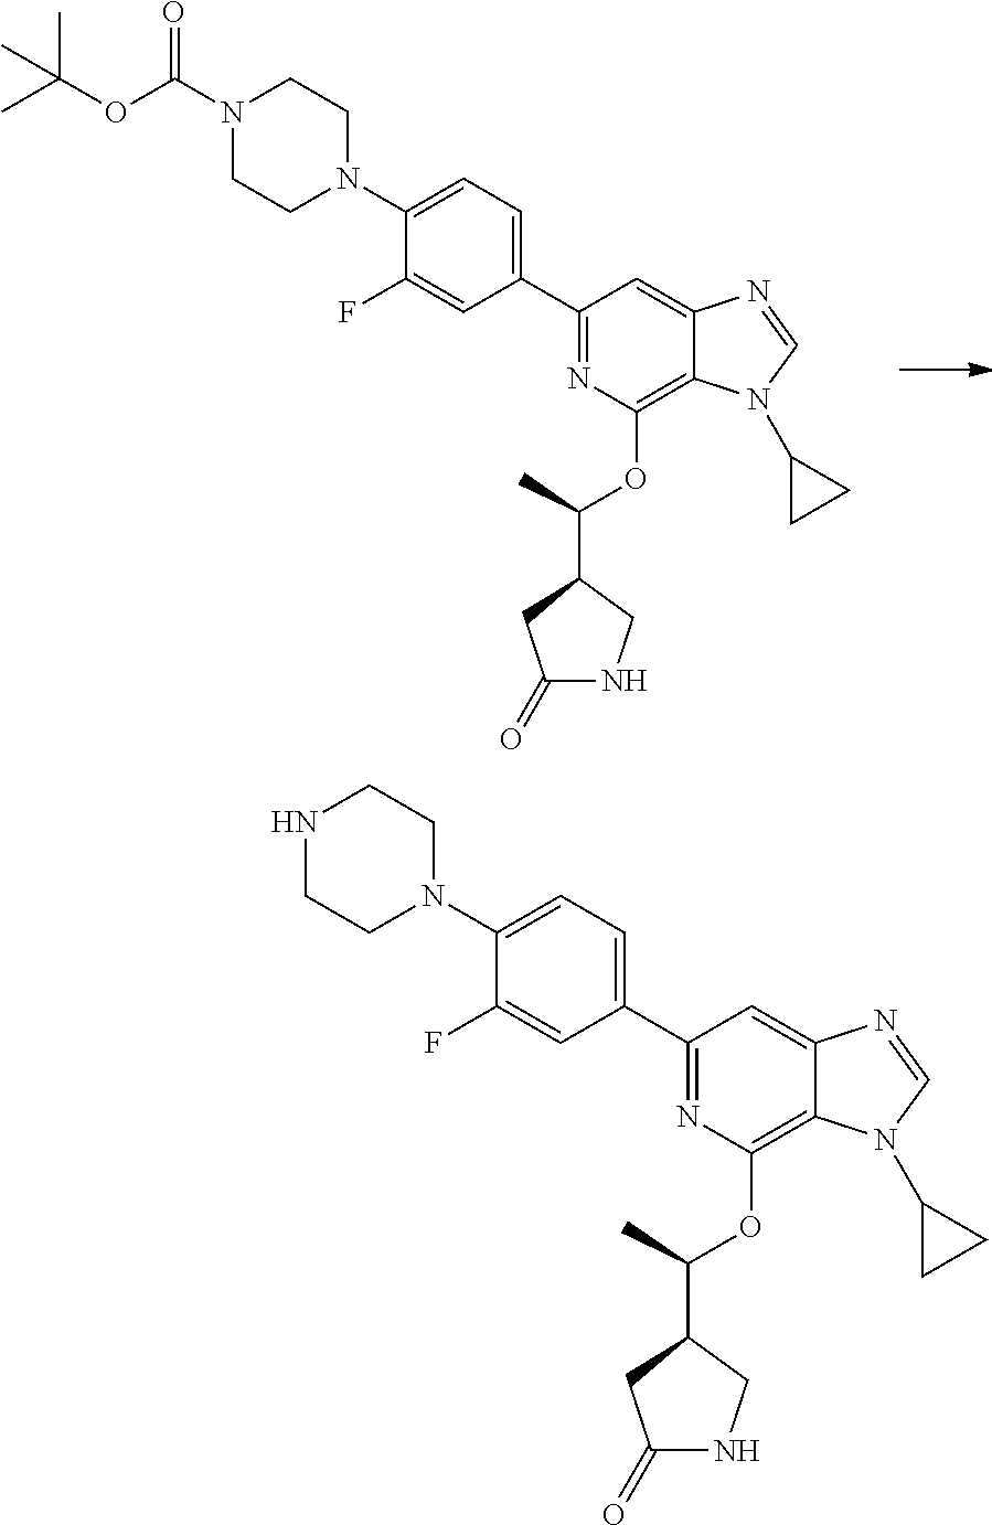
C1(C2=CC=C(N3CCN(C(OC(C)(C)C)=O)CC3)C(F)=C2)=NC(OC(C2CNC(=O)C2)C)=C2C(=C1)N=CN2C1CC1.C1(C2=CC=C(N3CCNCC3)C(F)=C2)=NC(OC(C2CNC(=O)C2)C)=C2C(=C1)N=CN2C1CC1
